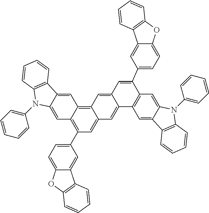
C1=C2C(=CC3=C4C(=CC(C5=CC=C6C(=C5)C5=C(O6)C=CC=C5)=C13)C=C1C(=C4)C=C(C3=CC=C4C(=C3)C3=C(O4)C=CC=C3)C3=C1C=C1C(=C3)N(C3=CC=CC=C3)C3=C1C=CC=C3)C1=C(N2C2=CC=CC=C2)C=CC=C1
